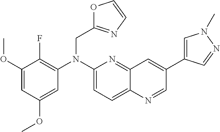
C1=C(OC)C=C(OC)C(F)=C1N(C1=CC=C2C(=N1)C=C(C1=CN(C)N=C1)C=N2)CC1=NC=CO1
